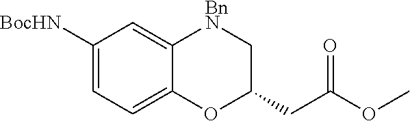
C1([BocHN])=CC=C2C(=C1)[BnN]CC(CC(OC)=O)O2
